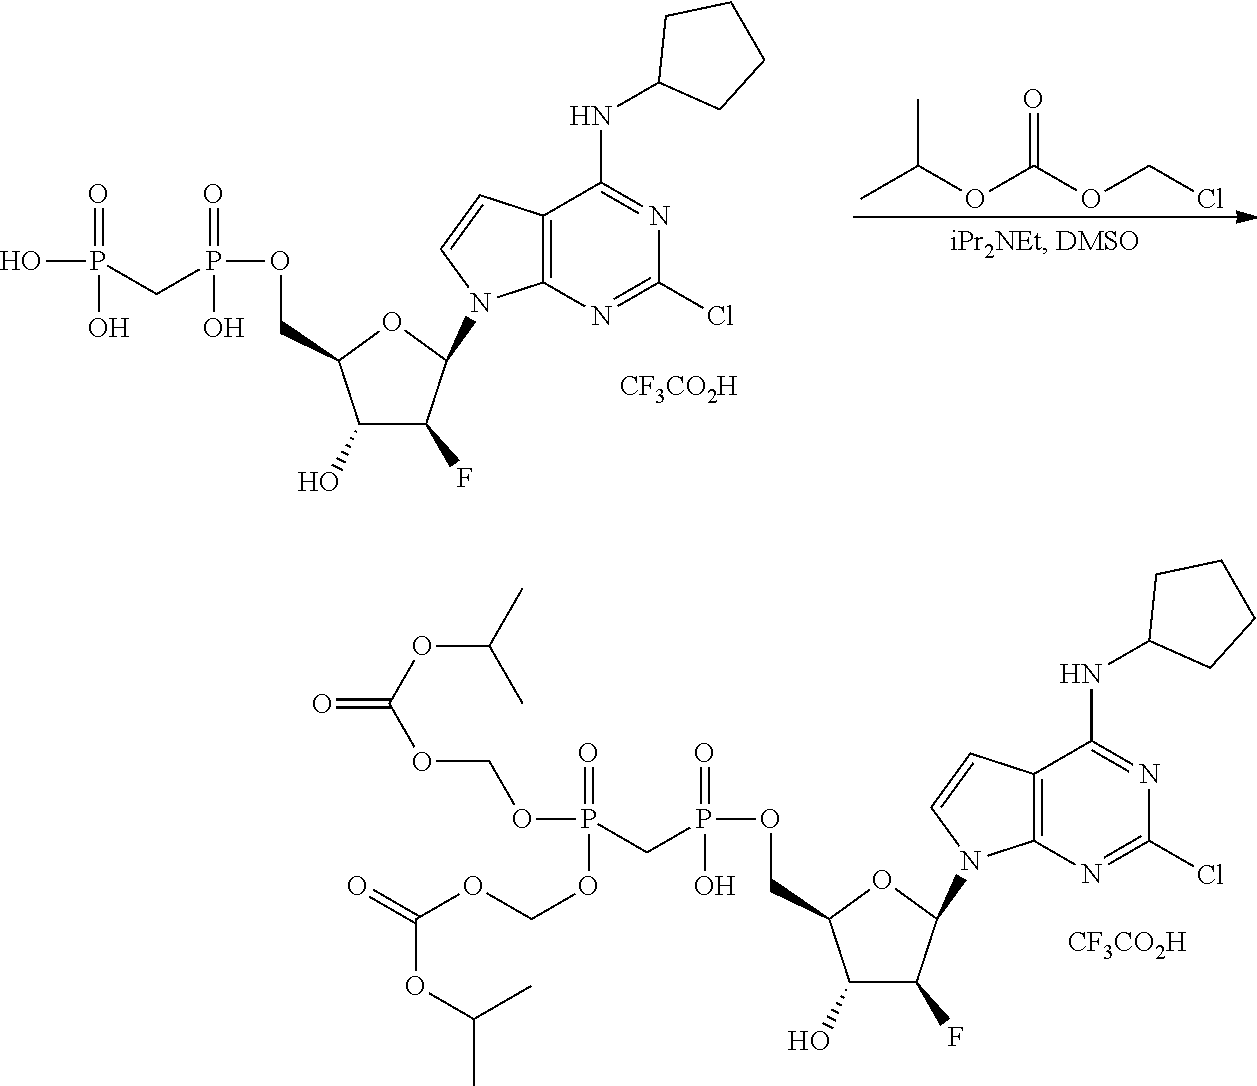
C12=C(N=C(Cl)N=C1NC1CCCC1)N(C1C(F)C(O)C(COP(CP(=O)(OCOC(=O)OC(C)C)OCOC(=O)OC(C)C)(=O)O)O1)C=C2.[CF3CO2H].C12=C(N=C(Cl)N=C1NC1CCCC1)N(C1C(F)C(O)C(COP(CP(=O)(O)O)(=O)O)O1)C=C2.CC(OC(OCCl)=O)C.[CF3CO2H]
